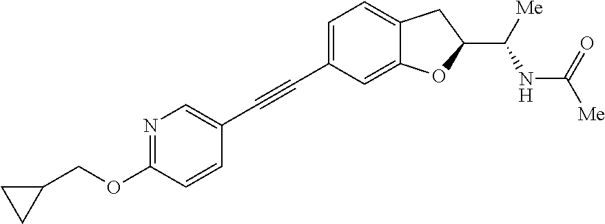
C1=C(C#CC2=CN=C(OCC3CC3)C=C2)C=C2C(=C1)CC(C([Me])NC([Me])=O)O2
